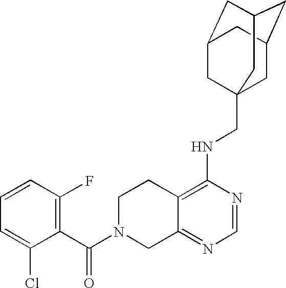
C12=C(NCC34CC5CC(CC(C3)C5)C4)N=CN=C1CN(C(C1=C(F)C=CC=C1Cl)=O)CC2
